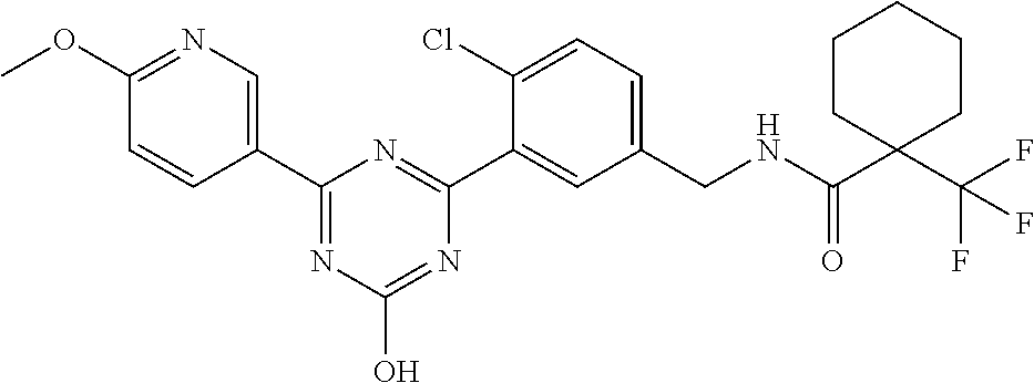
C1(OC)=NC=C(C2=NC(O)=NC(C3=CC(CNC(C4(C(F)(F)F)CCCCC4)=O)=CC=C3Cl)=N2)C=C1
